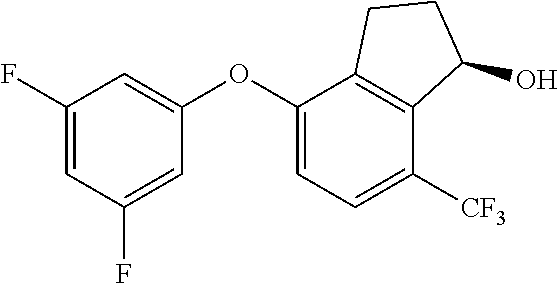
C1(OC2=CC=C([CF3])C3=C2CCC3O)=CC(F)=CC(F)=C1
